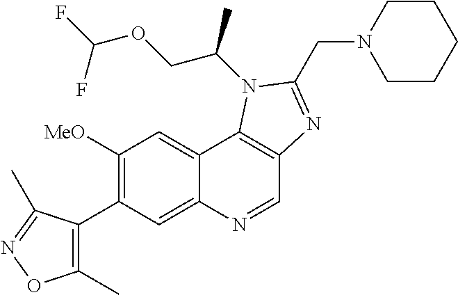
C1([MeO])=C(C2=C(C)ON=C2C)C=C2C(=C1)C1=C(C=N2)N=C(CN2CCCCC2)N1C(COC(F)F)C
